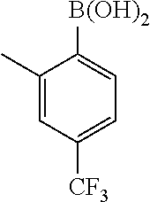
C1(C)=CC([CF3])=CC=C1[B(OH)2]
